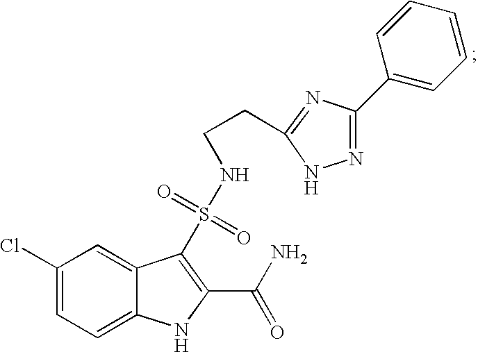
C1(Cl)=CC=C2C(=C1)C(S(=O)(=O)NCCC1=NC(C3=CC=CC=C3)=NN1)=C(C(N)=O)N2
